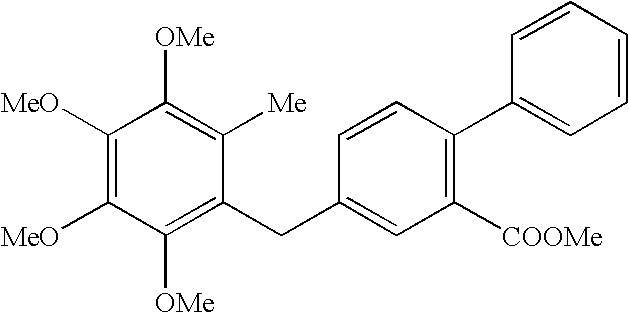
C1([OMe])=C(CC2=CC([COOMe])=C(C3=CC=CC=C3)C=C2)C([Me])=C([OMe])C([MeO])=C1[MeO]
